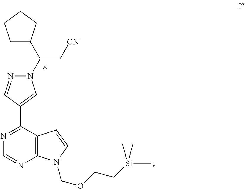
C1C(C(C[CN])N2N=CC(C3=NC=NC4=C3C=CN4COCC[Si](C)(C)C)=C2)CCC1
